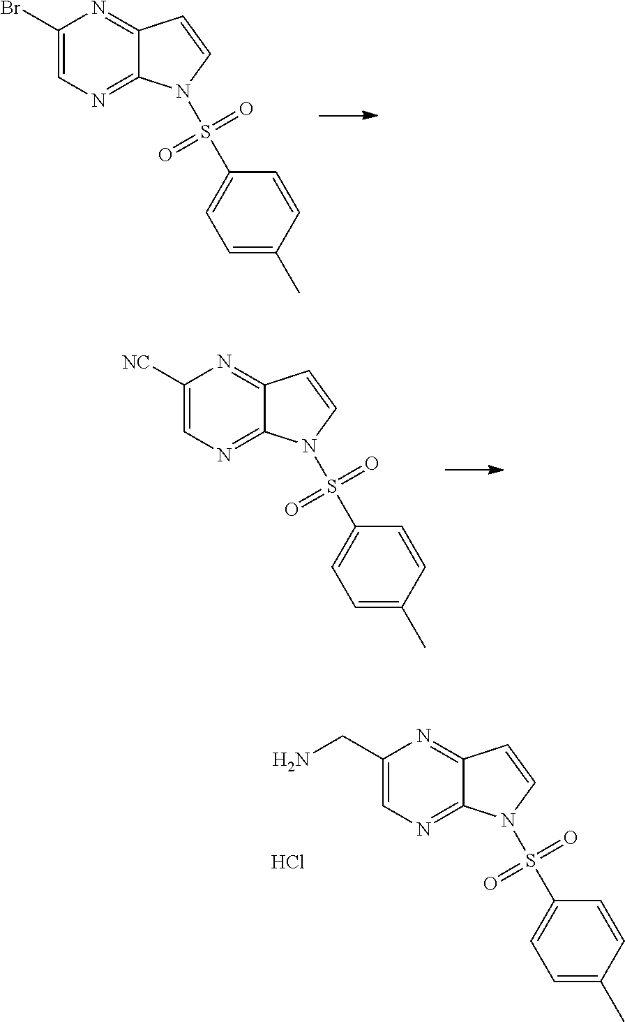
C1(Br)=CN=C2C(=N1)C=CN2S(=O)(=O)C1=CC=C(C)C=C1.C1([NC])=CN=C2C(=N1)C=CN2S(=O)(=O)C1=CC=C(C)C=C1.C1(CN)=CN=C2C(=N1)C=CN2S(=O)(=O)C1=CC=C(C)C=C1.Cl
